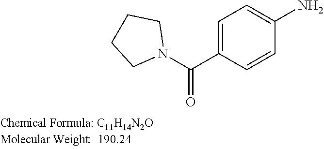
N1(C(C2=CC=C(N)C=C2)=O)CCCC1
